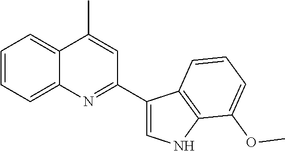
C1=CC=C2C(=C1)C(C)=CC(C1=CNC3=C1C=CC=C3OC)=N2
